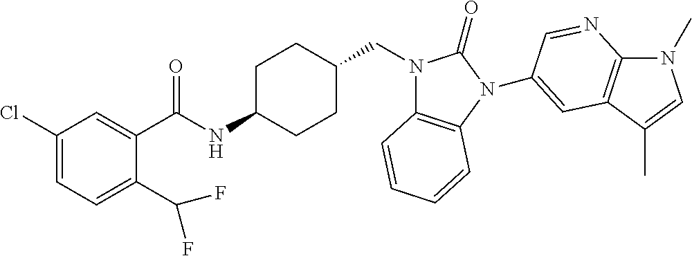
C1(Cl)=CC=C(C(F)F)C(C(NC2CCC(CN3C4=C(N(C5=CC6=C(N(C)C=C6C)N=C5)C3=O)C=CC=C4)CC2)=O)=C1
